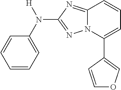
C1=CC=C(N(C2=NN3C(=N2)C=CC=C3C2=COC=C2)[H])C=C1
